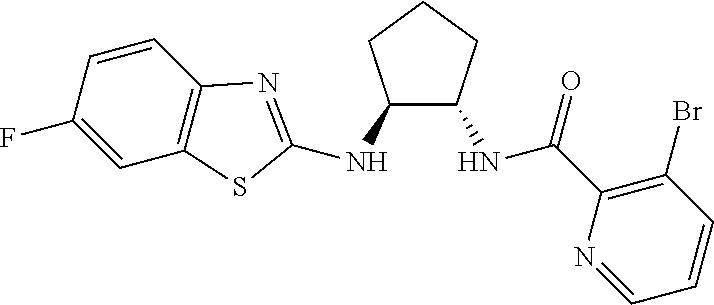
C1(NC2=NC3=C(S2)C=C(F)C=C3)C(NC(C2=C(Br)C=CC=N2)=O)CCC1
